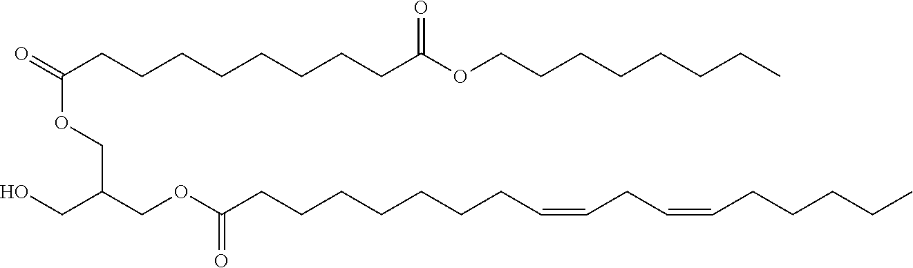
C(CCCCCCCCC(OCCCCCCCC)=O)(OCC(COC(CCCCCCCC=CCC=CCCCCC)=O)CO)=O
